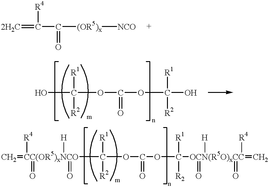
[2H2C]=C([R4])C(=O)[(OR5)x][NCO].[CC(OR5)xNCO](=C)([R4])(=O)(C([R1])([R2])OC(=O)OC([R1])([R2])[OCN(R5O)xCC]([H])(=O)(=O)([R4])=C)([H])=O.OC([R1])([R2])OC(=O)OC([R1])([R2])O
